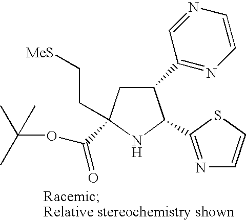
C1(C2=NC=CN=C2)CC(C(OC(C)(C)C)=O)(CC[MeS])NC1C1=NC=CS1
